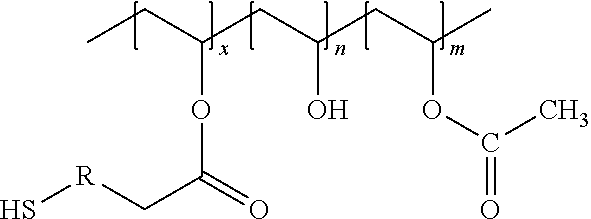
CCC(CC(CC(C)OC(=O)C)O)OC(=O)C[R]S
